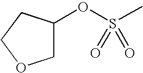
C1C(OS(=O)(C)=O)CCO1
